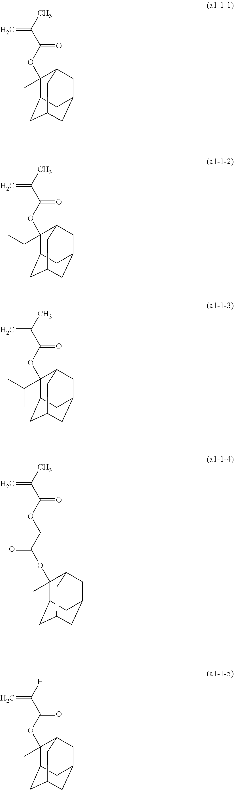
C1(OC(C(C)=C)=O)(C)C2CC3CC(C2)CC1C3.C1(OC(C(C)=C)=O)(CC)C2CC3CC(C2)CC1C3.C1(OC(C(C)=C)=O)(C(C)C)C2CC3CC(C2)CC1C3.C1(OC(C([H])=C)=O)(C)C2CC3CC(C2)CC1C3.C(OC(C(C)=C)=O)C(=O)OC1(C)C2CC3CC(C2)CC1C3
